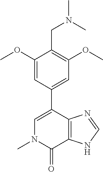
N1(C)C(=O)C2=C(C(C3=CC(OC)=C(CN(C)C)C(OC)=C3)=C1)N=CN2
